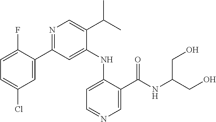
C1=C(C2=NC=C(C(C)C)C(NC3=CC=NC=C3C(NC(CO)CO)=O)=C2)C(F)=CC=C1Cl
